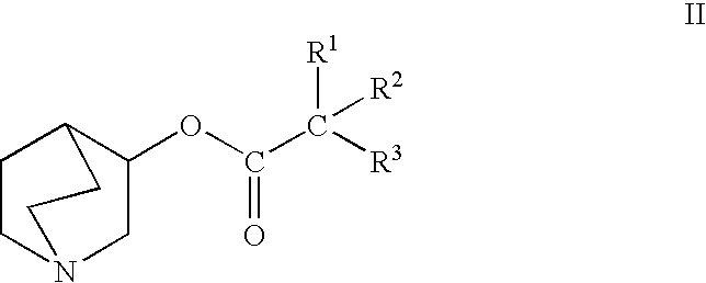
C1CC2C(OC(C([R1])([R2])[R3])=O)CN1CC2
